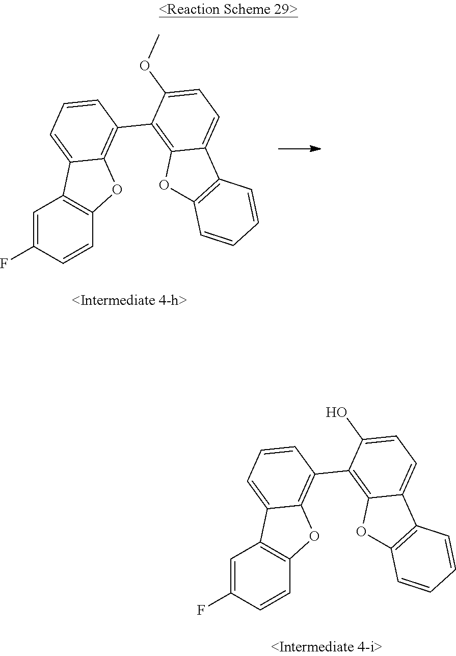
C1=C(F)C=CC2=C1C1=CC=CC(C3=C4C(=CC=C3OC)C3=C(O4)C=CC=C3)=C1O2.C1=C(F)C=CC2=C1C1=CC=CC(C3=C4C(=CC=C3O)C3=C(O4)C=CC=C3)=C1O2
